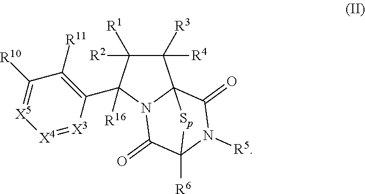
C1([R4])([R3])C23N(C(=O)C([R6])(N([R5])C2=O)[Sp]3)C([R16])(C2=C([R11])C([R10])=[X5][X4]=[X3]2)C1([R1])[R2]
